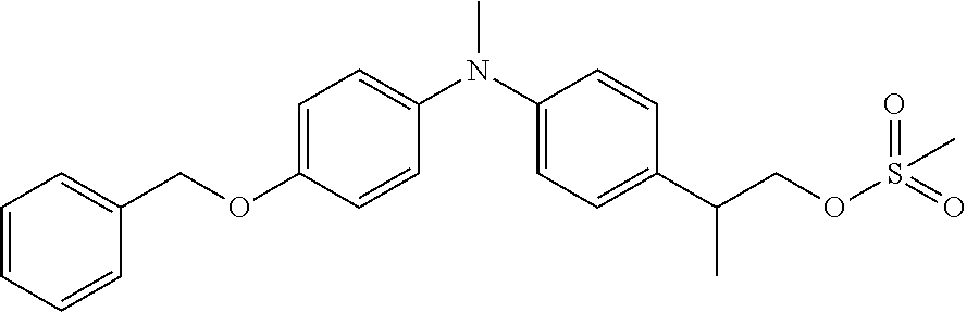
C1(N(C2=CC=C(OCC3=CC=CC=C3)C=C2)C)=CC=C(C(COS(=O)(=O)C)C)C=C1
